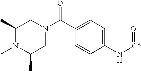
C1(C)N(C)C(C)CN(C(C2=CC=C(N[C*]=O)C=C2)=O)C1
